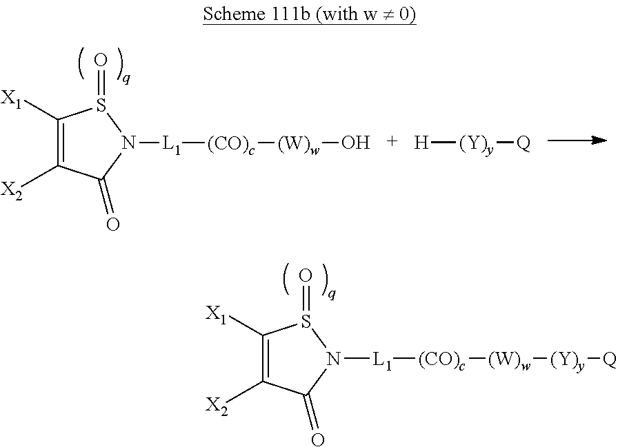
N1([L1][(CO)c][(W)w][(Y)y][Q])S(=O)C([X1])=C([X2])C1=O.N1([L1][(CO)c][(W)w]O)S(=O)C([X1])=C([X2])C1=O.[H][(Y)y][Q]
